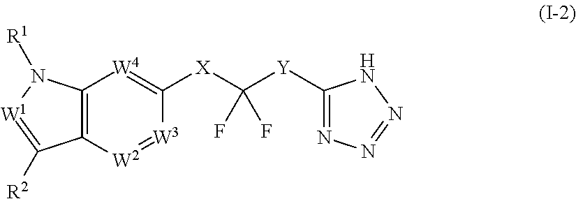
C12=C([W2]=[W3]C([X]C([Y]C3=NN=NN3)(F)F)=[W4]1)C([R2])=[W1]N2[R1]
